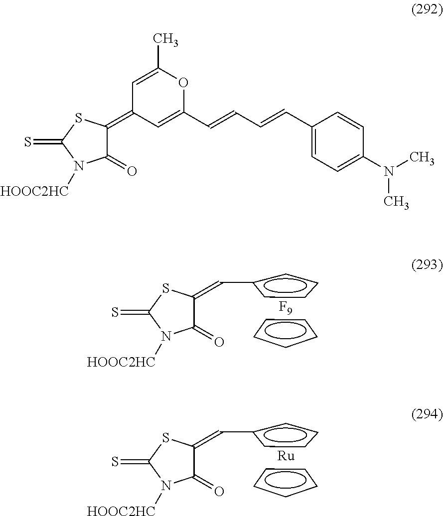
C1(=O)C(=Cc2cccc2)SC(=S)N1[HOOC2HC].c1cccc1.[F9].C1(=O)C(=Cc2cccc2)SC(=S)N1[HOOC2HC].c1cccc1.[Ru].C1(=O)C(=C2C=C(C=CC=CC3=CC=C(N(C)C)C=C3)OC(C)=C2)SC(=S)N1[HOOC2HC]
